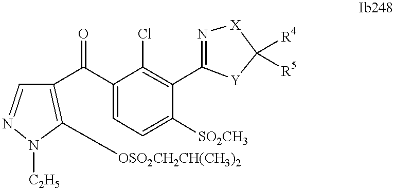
C1([OSO2CH2CH(CH3)2])=C(C(C2=CC=C([SO2CH3])C(C3=N[X]C([R4])([R5])[Y]3)=C2Cl)=O)C=NN1[C2H5]
